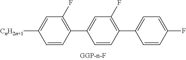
C1([CnH2n+1])=CC(F)=C(C2=CC(F)=C(C3=CC=C(F)C=C3)C=C2)C=C1
